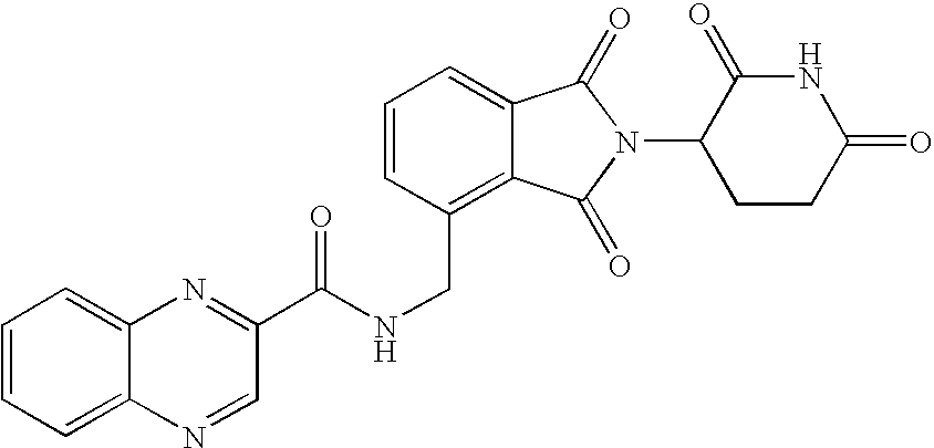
C(C1=C2C(=CC=C1)C(=O)N(C1CCC(=O)NC1=O)C2=O)NC(C1=NC2=CC=CC=C2N=C1)=O
